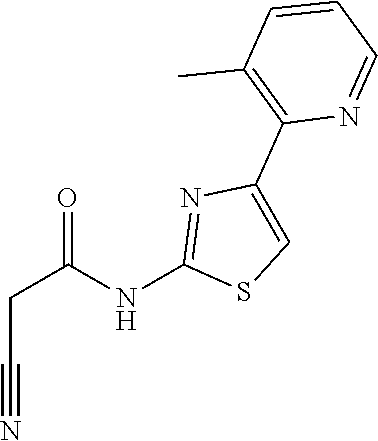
C1(C2=C(C)C=CC=N2)=CSC(NC(CC#N)=O)=N1
